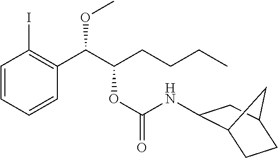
C1=CC=CC(C(C(CCCC)OC(=O)NC2C3CCC(C2)C3)OC)=C1I
